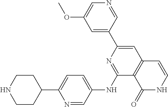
C1CNCCC1C1=CC=C(NC2=NC(C3=CC(OC)=CN=C3)=CC3=C2C(=O)NC=C3)C=N1
